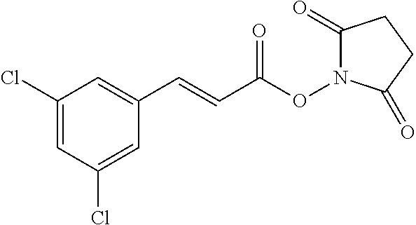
O(N1C(=O)CCC1=O)C(C=CC1=CC(Cl)=CC(Cl)=C1)=O
